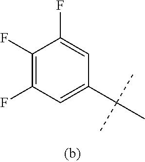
C1(F)=C(F)C=C(C(C)(C)C)C=C1F
